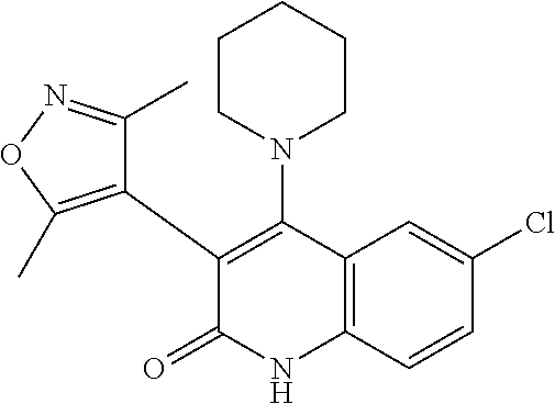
C1(Cl)=CC2=C(C=C1)NC(=O)C(C1=C(C)ON=C1C)=C2N1CCCCC1
